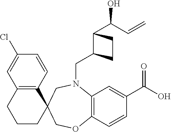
C(N1C2=C(C=CC(C(=O)O)=C2)OCC2(C3=C(C=C(Cl)C=C3)CCC2)C1)C1C(C(O)C=C)CC1
